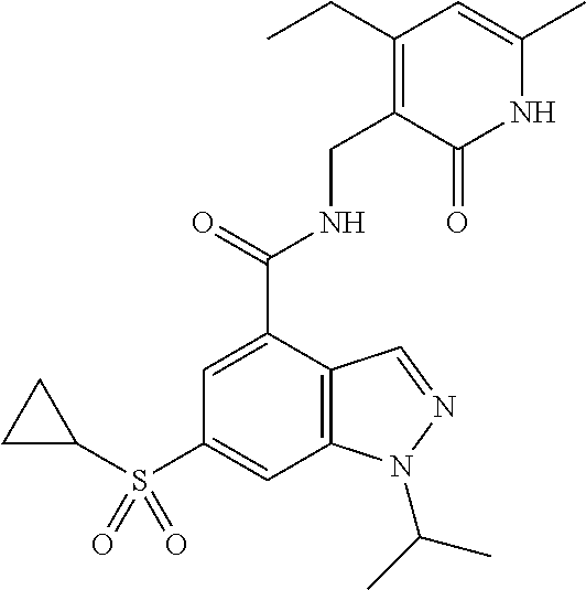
C1=C(C(=O)NCC2=C(CC)C=C(C)NC2=O)C2=C(C=C1S(C1CC1)(=O)=O)N(C(C)C)N=C2
